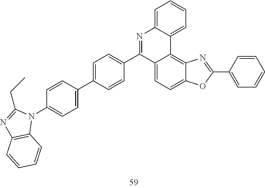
C12=CC=C3C(=C1C1=CC=CC=C1N=C2C1=CC=C(C2=CC=C(N4C(CC)=NC5=C4C=CC=C5)C=C2)C=C1)N=C(C1=CC=CC=C1)O3
